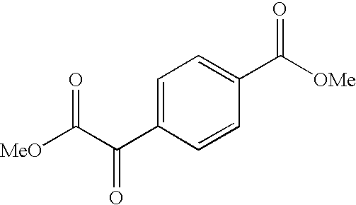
C1=C(C(C([MeO])=O)=O)C=CC(C([OMe])=O)=C1
